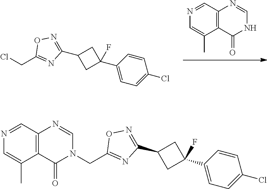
N1C=NC2=C(C1=O)C(C)=CN=C2.C1(CCl)=NC(C2CC(C3=CC=C(Cl)C=C3)(F)C2)=NO1.C1(CN2C=NC3=C(C2=O)C(C)=CN=C3)=NC(C2CC(C3=CC=C(Cl)C=C3)(F)C2)=NO1
